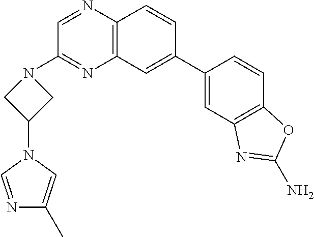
C1(C2=CC3=C(C=C2)N=CC(N2CC(N4C=C(C)N=C4)C2)=N3)=CC2=C(C=C1)OC(N)=N2
